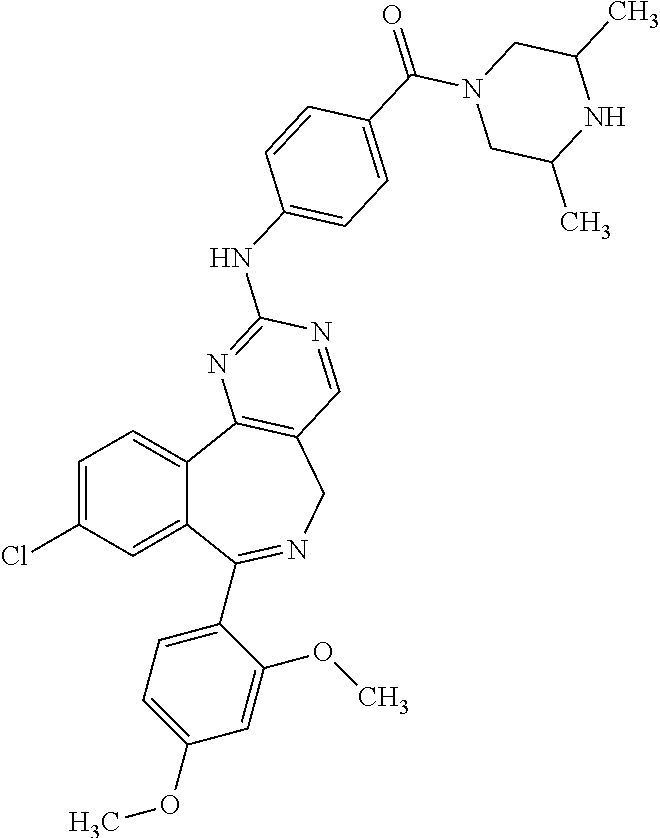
C1=C(Cl)C=C2C(=C1)C1=C(CN=C2C2=CC=C(OC)C=C2OC)C=NC(NC2=CC=C(C(=O)N3CC(C)NC(C)C3)C=C2)=N1
